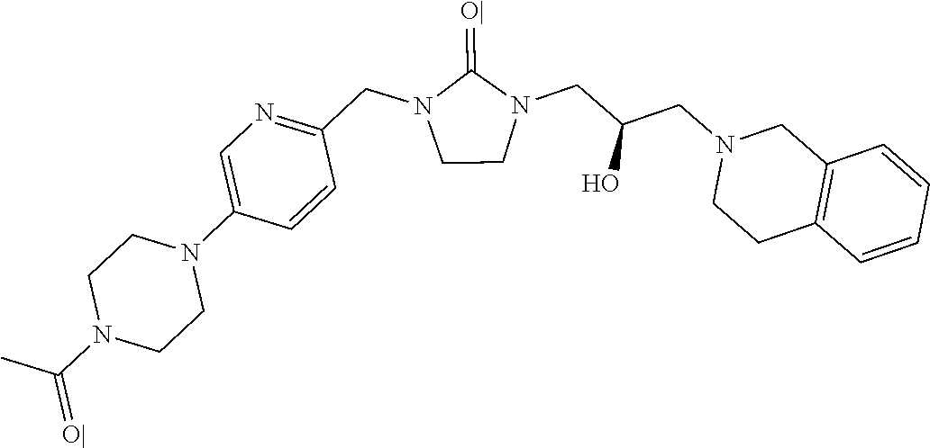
C1CN(CC(CN2CCC3=C(C2)C=CC=C3)O)C(=[O|])N1CC1=NC=C(N2CCN(C(C)=[O|])CC2)C=C1
